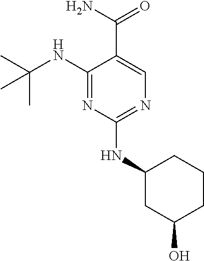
C1(NC(C)(C)C)=NC(NC2CC(O)CCC2)=NC=C1C(N)=O
